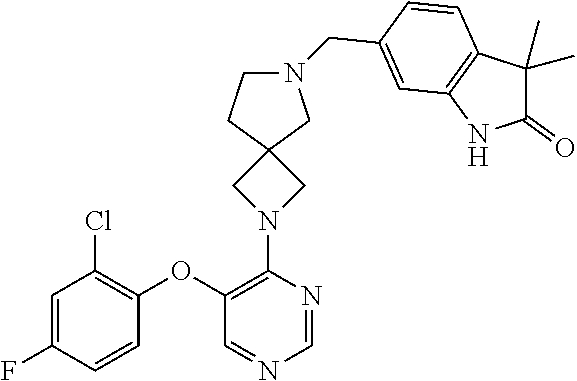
C1(N2CC3(C2)CCN(CC2=CC4=C(C=C2)C(C)(C)C(=O)N4)C3)=C(OC2=C(Cl)C=C(F)C=C2)C=NC=N1
